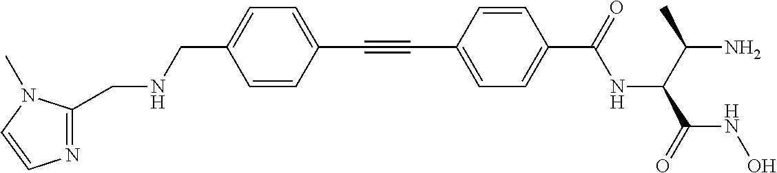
C(C1=CC=C(C(=O)NC(C(C)N)C(=O)NO)C=C1)#CC1=CC=C(CNCC2=NC=CN2C)C=C1
